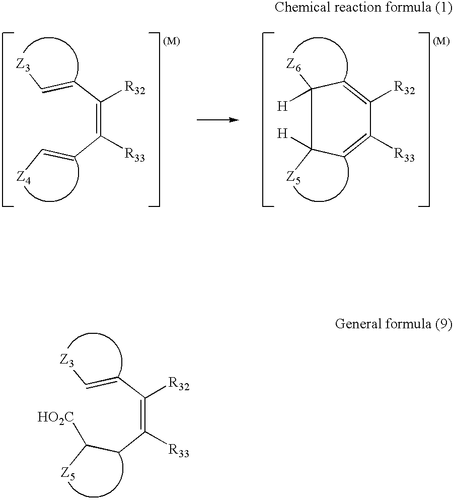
C1([R33])=CC([Z5])([H])C([Z6])([H])C=C1[R32].C(=C(C=C[Z3])[R32])(C=C[Z4])[R33].C(=C(C=C[Z3])[R32])(CC([Z5])[HO2C])[R33]
